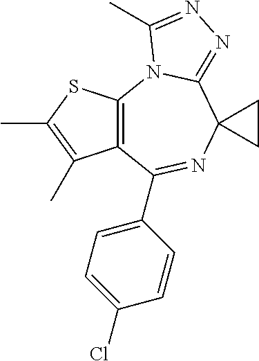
C12=C(N3C(=NN=C3C)C3(N=C1C1=CC=C(Cl)C=C1)CC3)SC(C)=C2C
